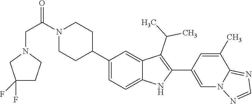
C1(C2CCN(C(CN3CC(F)(F)CC3)=O)CC2)=CC=C2C(=C1)C(C(C)C)=C(C1=CN3C(=NC=N3)C(C)=C1)N2
